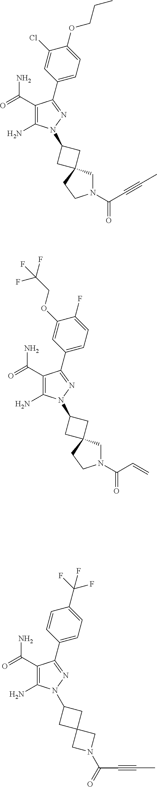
C1=C(Cl)C(OCCC)=CC=C1C1=NN(C2CC3(C2)CN(C(C#CC)=O)CC3)C(N)=C1C(=O)N.C1=C(OCC(F)(F)F)C(F)=CC=C1C1=NN(C2CC3(C2)CN(C(C=C)=O)CC3)C(N)=C1C(=O)N.C1=CC(C(F)(F)F)=CC=C1C1=NN(C2CC3(C2)CN(C(=O)C#CC)C3)C(N)=C1C(=O)N
